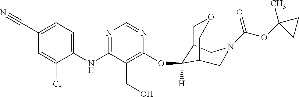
C1(NC2=NC=NC(OC3([H])C4COCC3CN(C(OC3(C)CC3)=O)C4)=C2CO)=CC=C(C#N)C=C1Cl
